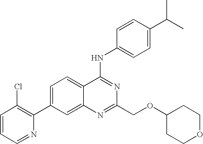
C1=CC=NC(C2=CC=C3C(=C2)N=C(COC2CCOCC2)N=C3NC2=CC=C(C(C)C)C=C2)=C1Cl
